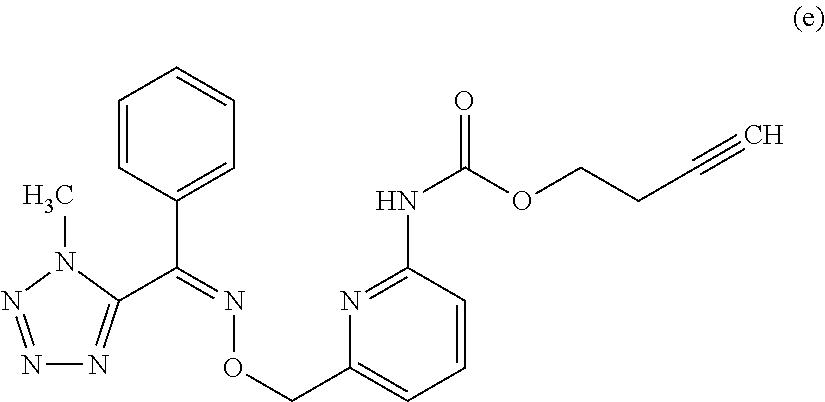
N1=NN(C)C(C(=NOCC2=CC=CC(NC(OCCC#C)=O)=N2)C2=CC=CC=C2)=N1
